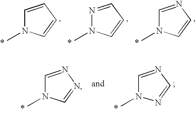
C1=CC=CN1C.N1=CC=CN1C.C1=NC=CN1C.C1=NN=CN1C.C1=NC=NN1C
